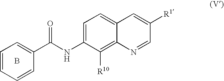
C1=CC=CC(C(NC2=CC=C3C(=C2[R10])N=CC([R1])=C3)=O)=C1.B
